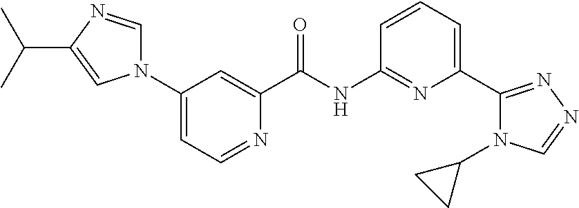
C1(N2C=NC(C(C)C)=C2)=CC=NC(C(NC2=NC(C3=NN=CN3C3CC3)=CC=C2)=O)=C1
